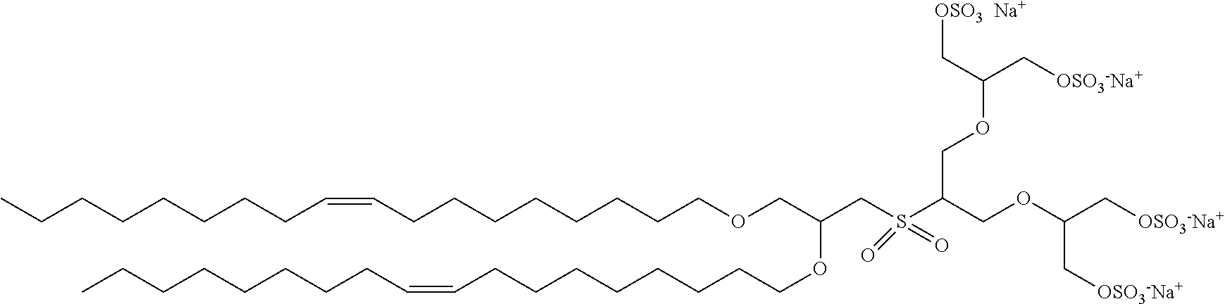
CCCCCCCCC=CCCCCCCCCOCC(OCCCCCCCCC=CCCCCCCCC)CS(C(COC(C[OSO3-Na+])C[OSO3-Na+])COC(C[OSO3-Na+])C[OSO3  Na+])(=O)=O
